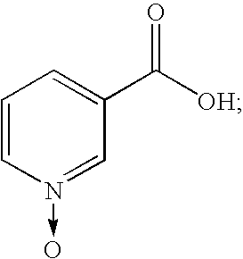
C1=CN(->O)=CC(C([OH])=O)=C1
